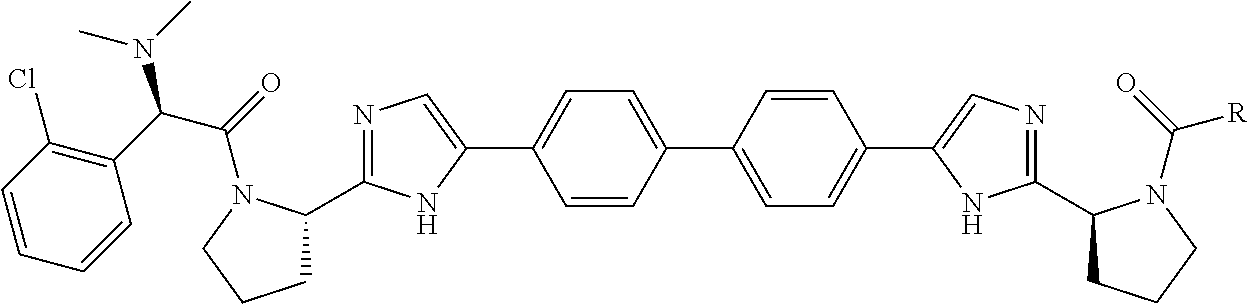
C1(C2=NC=C(C3=CC=C(C4=CC=C(C5=CN=C(C6CCCN6C(=O)[R])N5)C=C4)C=C3)N2)CCCN1C(C(C1=C(Cl)C=CC=C1)N(C)C)=O
